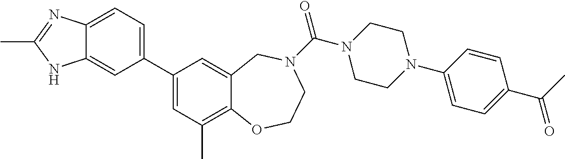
C12=CC=C(C3=CC(C)=C4C(=C3)CN(C(=O)N3CCN(C5=CC=C(C(C)=O)C=C5)CC3)CCO4)C=C1NC(C)=N2
